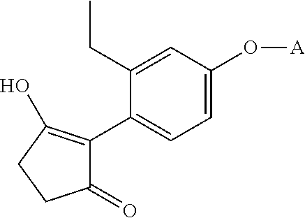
C1(CC)=CC(O[A])=CC=C1C1=C(O)CCC1=O
